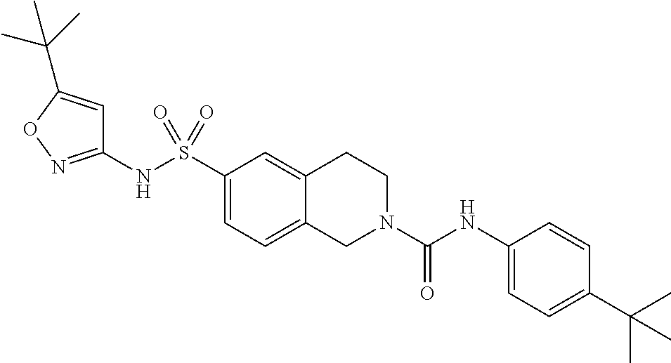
C1(NS(C2=CC=C3C(=C2)CCN(C(NC2=CC=C(C(C)(C)C)C=C2)=O)C3)(=O)=O)=NOC(C(C)(C)C)=C1
